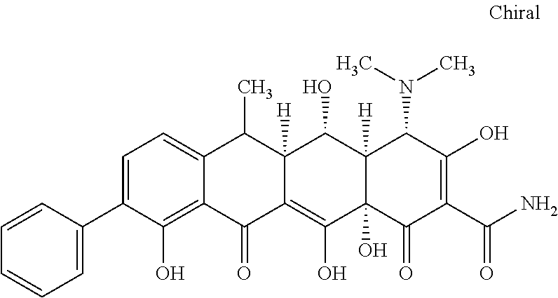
C1=C(C2=CC=CC=C2)C(O)=C2C(=C1)C(C)C1([H])C(=C(O)C3(O)C([H])(C1O)C(N(C)C)C(O)=C(C(N)=O)C3=O)C2=O
